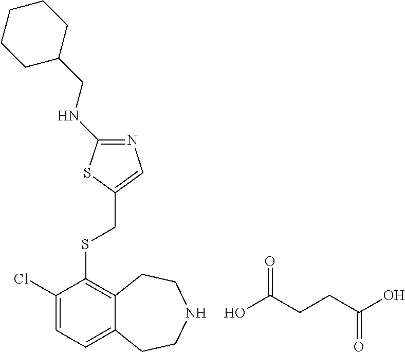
C1(Cl)=CC=C2C(=C1SCC1=CN=C(NCC3CCCCC3)S1)CCNCC2.OC(CCC(O)=O)=O
